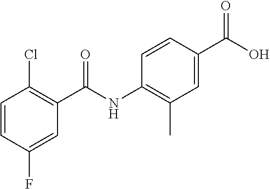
C1=CC(F)=CC(C(NC2=C(C)C=C(C(O)=O)C=C2)=O)=C1Cl
